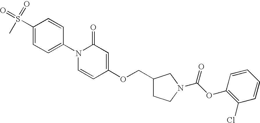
C1(S(=O)(=O)C)=CC=C(N2C=CC(OCC3CCN(C(OC4=C(Cl)C=CC=C4)=O)C3)=CC2=O)C=C1
